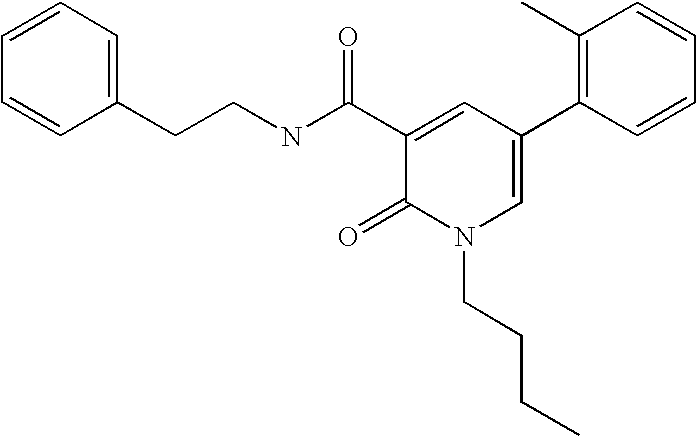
C(CNC(C1=CC(C2=C(C)C=CC=C2)=CN(CCCC)C1=O)=O)C1=CC=CC=C1
